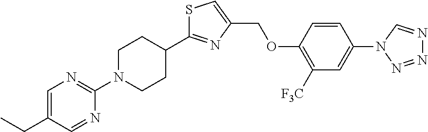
C1N(C2=NC=C(CC)C=N2)CCC(C2=NC(COC3=C([F3C])C=C(N4C=NN=N4)C=C3)=CS2)C1
